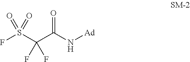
[Ad]NC(C(S(F)(=O)=O)(F)F)=O
